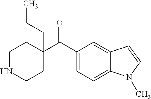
C(=O)(C1(CCC)CCNCC1)C1=CC=C2C(=C1)C=CN2C
